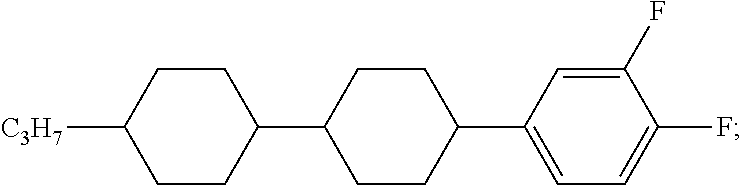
C1CC(C2CCC(C3=CC=C(F)C(F)=C3)CC2)CCC1[C3H7]
